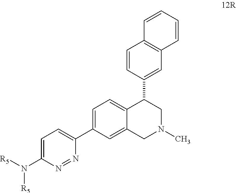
C1=CC=CC2=C1C=CC(C1C3=CC=C(C4=CC=C(N([R5])[R5])N=N4)C=C3CN(C)C1)=C2
